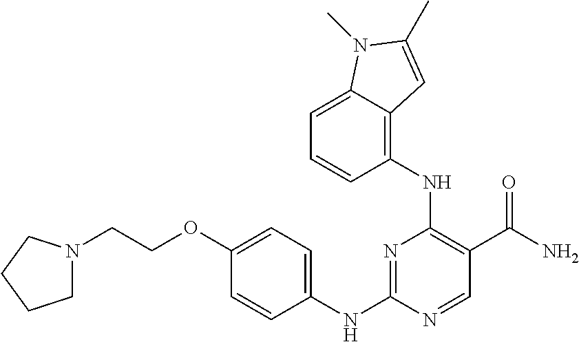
N1=C(NC2=CC=C(OCCN3CCCC3)C=C2)N=CC(C(N)=O)=C1NC1=C2C(=CC=C1)N(C)C(C)=C2
